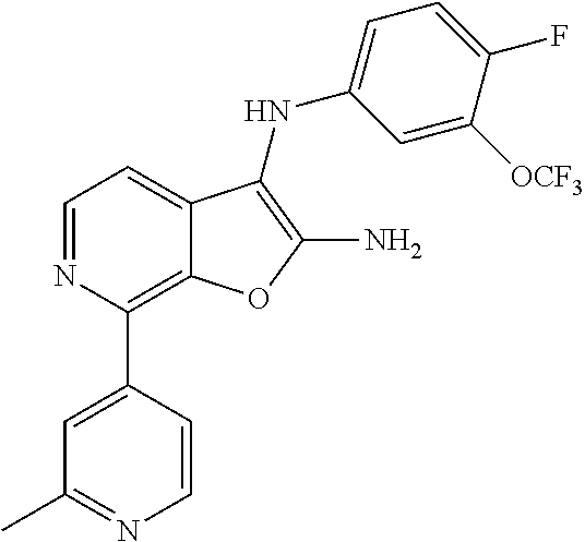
C1(C2=CC(C)=NC=C2)=C2C(=CC=N1)C(NC1=CC=C(F)C([OCF3])=C1)=C(N)O2
